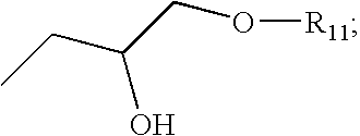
CCC(CO[R11])O
